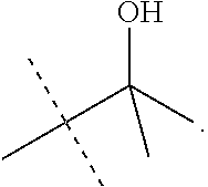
C(C(C)(O)C)(C)(C)C
